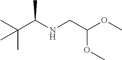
C(C)(C)(C(NCC(OC)OC)C)C
